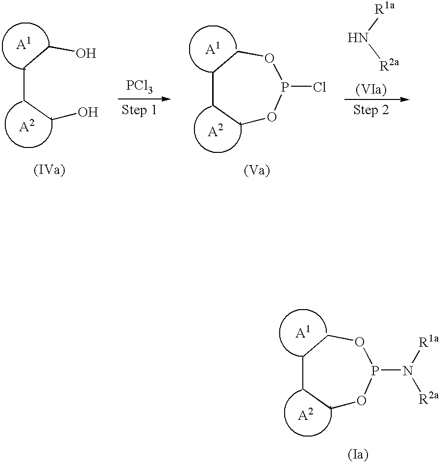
C1OP(N([R1a])[R2a])OCCC1.[PCl3].N([R1a])[R2a].C1OP(Cl)OCCC1.C(O)CCCO
